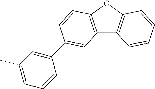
C12=C(OC3=C1C=CC=C3)C=CC(C1=CC(C)=CC=C1)=C2
